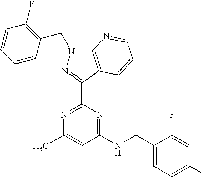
N1=C(C2=NN(CC3=C(F)C=CC=C3)C3=C2C=CC=N3)N=C(NCC2=CC=C(F)C=C2F)C=C1C
